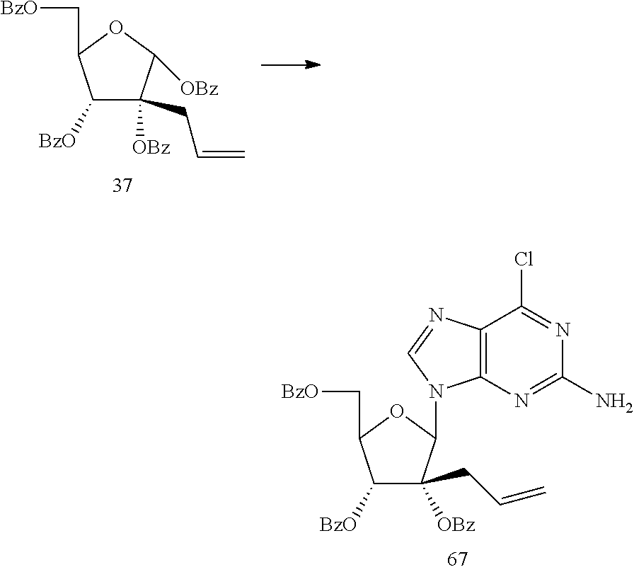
C12=C(N=C(N)N=C1Cl)N(C1C([OBz])(CC=C)C([BzO])C(C[BzO])O1)C=N2.C1([BzO])C([OBz])(CC=C)C([OBz])OC1C[BzO]
